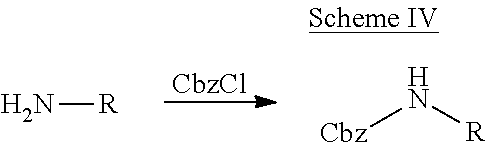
[CbzCl].N[R].N([Cbz])[R]
